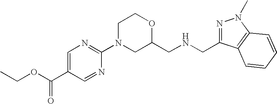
C1=C(C(OCC)=O)C=NC(N2CC(CNCC3=NN(C)C4=C3C=CC=C4)OCC2)=N1
